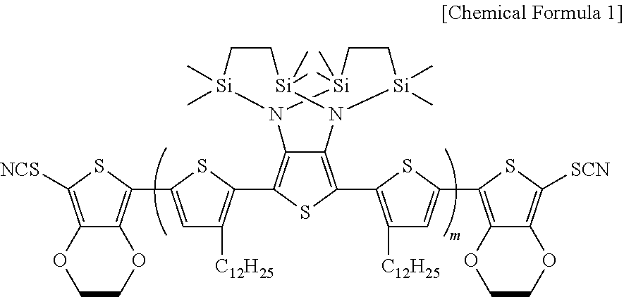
C12=C([NCS])SC(C3=CC([C12H25])=C(C4=C5C(=C(C6=C([C12H25])C=C(C7=C8C(=C([SCN])S7)OCCO8)S6)S4)N4[Si](C)(C)CC[Si](C)(C)N5[Si](C)(C)CC[Si]4(C)C)S3)=C1OCCO2
